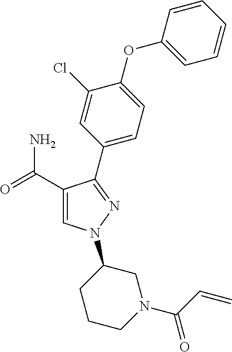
C1(C(=O)N)=CN(C2CCCN(C(=O)C=C)C2)N=C1C1=CC=C(OC2=CC=CC=C2)C(Cl)=C1
